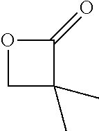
CC1(C)COC1=O
